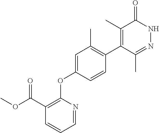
C1=NC(OC2=CC(C)=C(C3=C(C)C(=O)NN=C3C)C=C2)=C(C(OC)=O)C=C1
